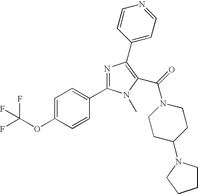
C1=C(OC(F)(F)F)C=CC(C2=NC(C3=CC=NC=C3)=C(C(=O)N3CCC(N4CCCC4)CC3)N2C)=C1
